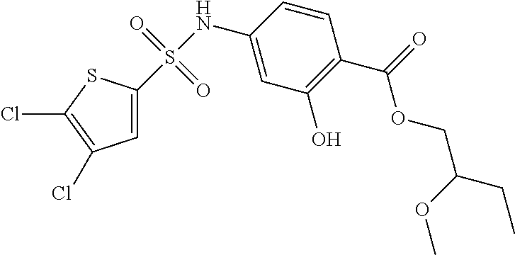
S(NC1=CC(O)=C(C(=O)OCC(OC)CC)C=C1)(=O)(=O)C1=CC(Cl)=C(Cl)S1
